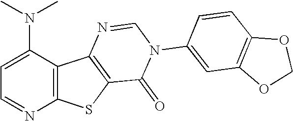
C1(N(C)C)=CC=NC2=C1C1=C(S2)C(=O)N(C2=CC3=C(C=C2)OCO3)C=N1
